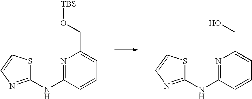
N1=C(NC2=NC=CS2)C=CC=C1CO[TBS].N1=C(NC2=NC=CS2)C=CC=C1CO
